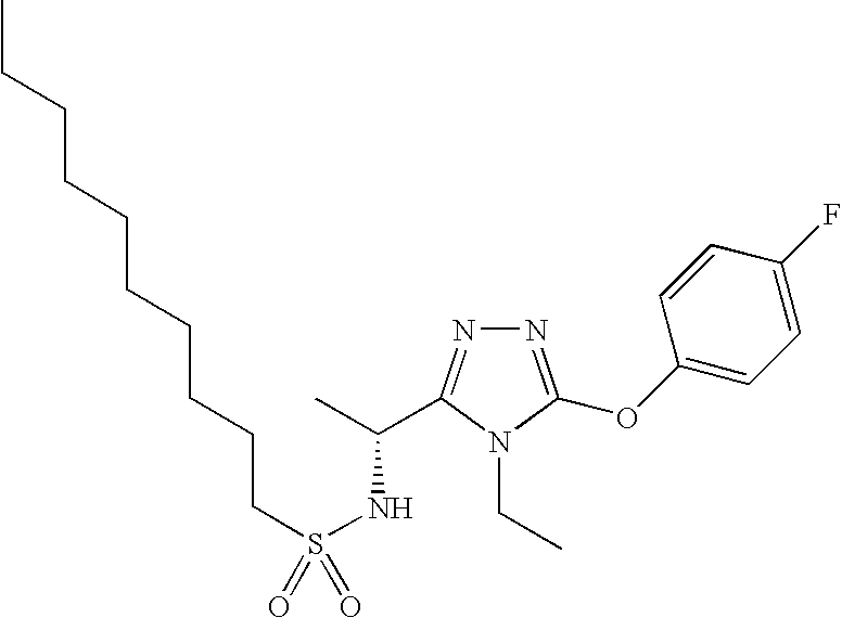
N1=C(OC2=CC=C(F)C=C2)N(CC)C(C(C)NS(=O)(CCCCCCCCCC)=O)=N1
